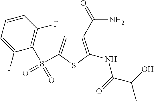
C1(C(N)=O)=C(NC(C(O)C)=O)SC(S(=O)(C2=C(F)C=CC=C2F)=O)=C1
